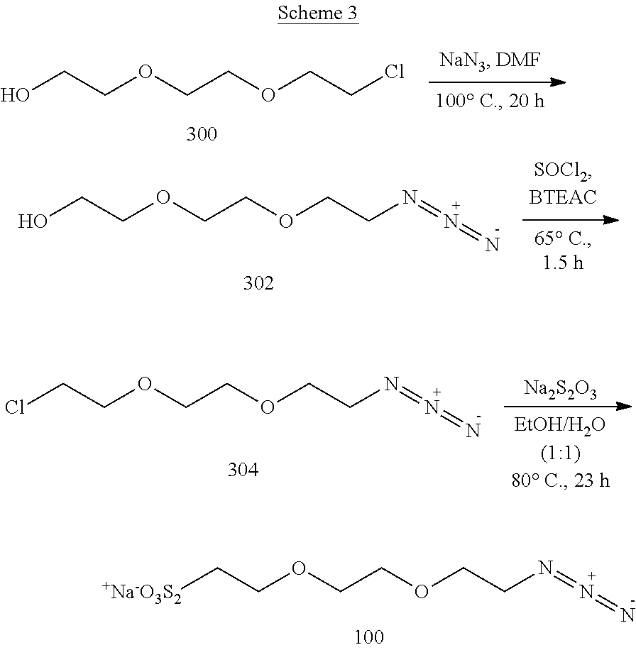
[+Na-O3S2]CCOCCOCCN=N=N.OCCOCCOCCCl.OCCOCCOCCN=N=N.ClCCOCCOCCN=N=N.[Na2S2O3]
